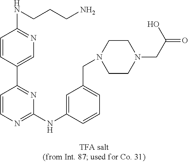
C1=C(C2=NC(NC3=CC(CN4CCN(CC(O)=O)CC4)=CC=C3)=NC=C2)C=CC(NCCCN)=N1
